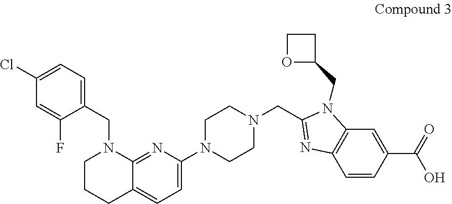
C1=C(N2CCN(CC3=NC4=C(N3CC3CCO3)C=C(C(=O)O)C=C4)CC2)N=C2C(=C1)CCCN2CC1=CC=C(Cl)C=C1F
